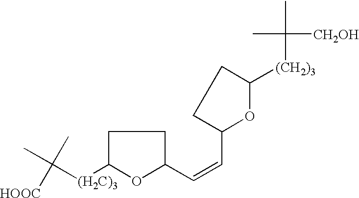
CC([(H2C)3]C1OC(C=CC2OC([(CH2)3]C(C)([CH2OH])C)CC2)CC1)(C)[HOOC]
